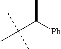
CC(C([Ph])C)(C)C
